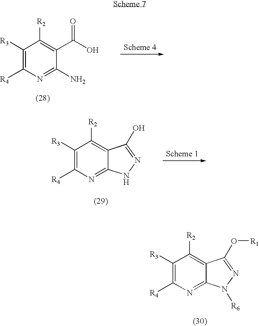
C1([R3])=C([R4])N=C(N)C(C(O)=O)=C1[R2].C1([R3])=C([R4])N=C2C(=C1[R2])C(O)=NN2.C1([R3])=C([R4])N=C2C(=C1[R2])C(O[R1])=NN2[R6]
